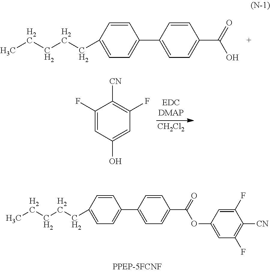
C1(F)=CC(O)=CC(F)=C1[CN].[CH2Cl2].C(CCCC)C1=CC=C(C2=CC=C(C(=O)O)C=C2)C=C1.C1(C2=CC=C(CCCCC)C=C2)=CC=C(C(=O)OC2=CC(F)=C([CN])C(F)=C2)C=C1
